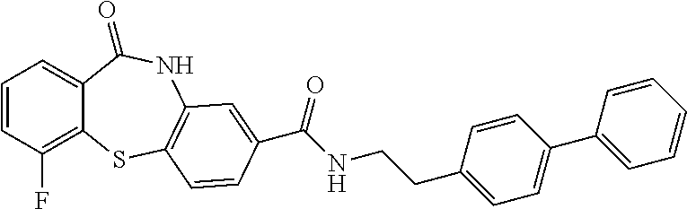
C1=CC(F)=C2C(=C1)C(=O)NC1=C(S2)C=CC(C(NCCC2=CC=C(C3=CC=CC=C3)C=C2)=O)=C1
